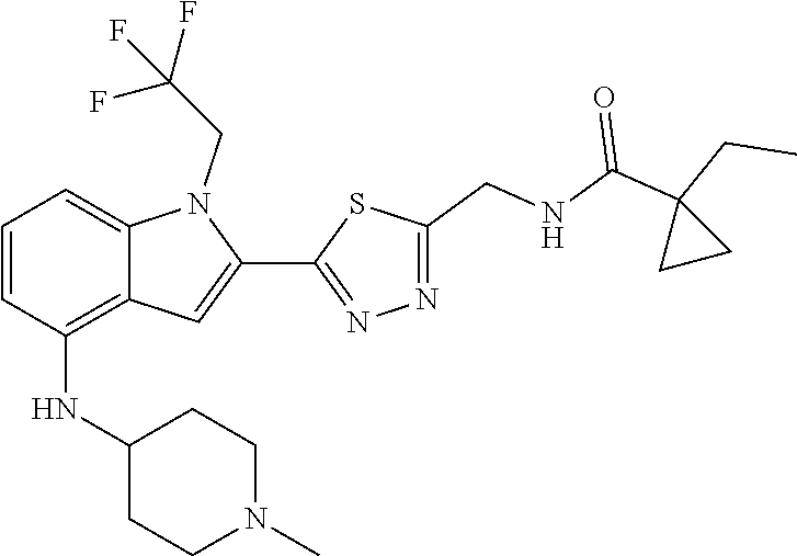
N1=C(C2=CC3=C(NC4CCN(C)CC4)C=CC=C3N2CC(F)(F)F)SC(CNC(C2(CC)CC2)=O)=N1
